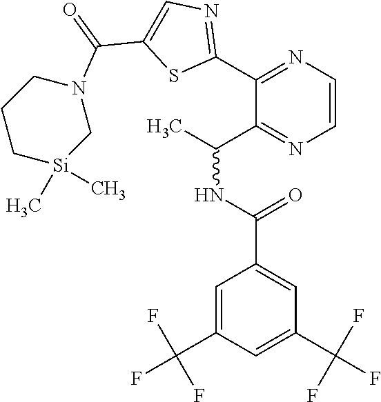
C1=C(C(F)(F)F)C=C(C(NC(C)C2=NC=CN=C2C2=NC=C(C(=O)N3CCC[Si](C)(C)C3)S2)=O)C=C1C(F)(F)F
